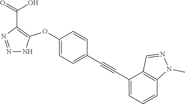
N1=NC(C(=O)O)=C(OC2=CC=C(C#CC3=CC=CC4=C3C=NN4C)C=C2)N1
